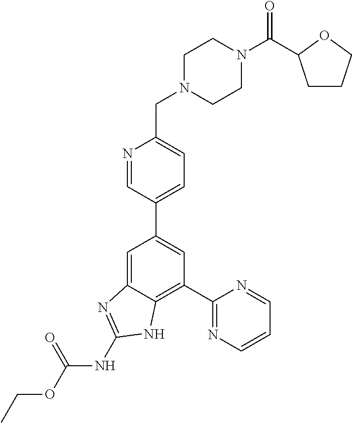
C1(C2=NC=CC=N2)=C2C(=CC(C3=CC=C(CN4CCN(C(=O)C5CCCO5)CC4)N=C3)=C1)N=C(NC(OCC)=O)N2
